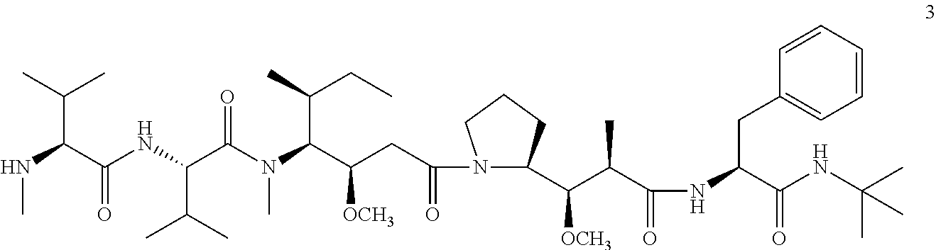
N(C(C(NC(C(N(C(C(CC(N1C(C([OCH3])C(C)C(=O)NC(C(=O)NC(C)(C)C)CC2=CC=CC=C2)CCC1)=O)[OCH3])C(CC)C)C)=O)C(C)C)=O)C(C)C)C
